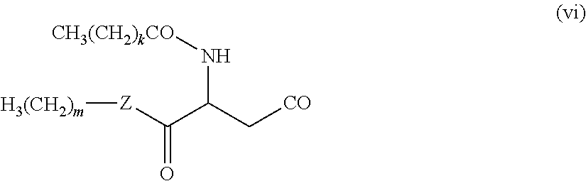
[H3(CH2)m][Z]C(C(C[CO])N[CH3(CH2)kCO])=O
